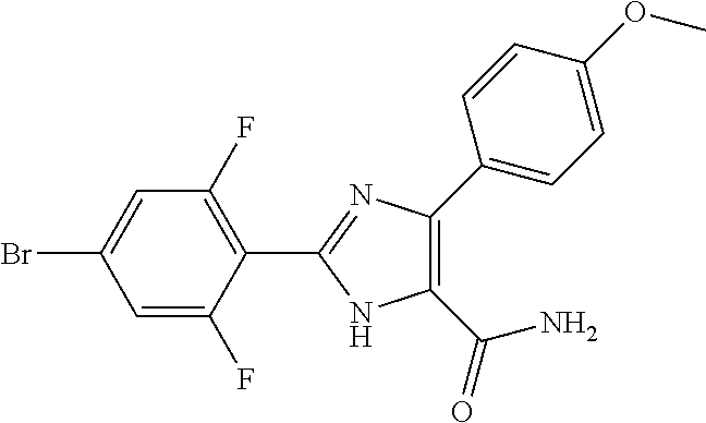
C1=C(F)C(C2=NC(C3=CC=C(OC)C=C3)=C(C(N)=O)N2)=C(F)C=C1Br
